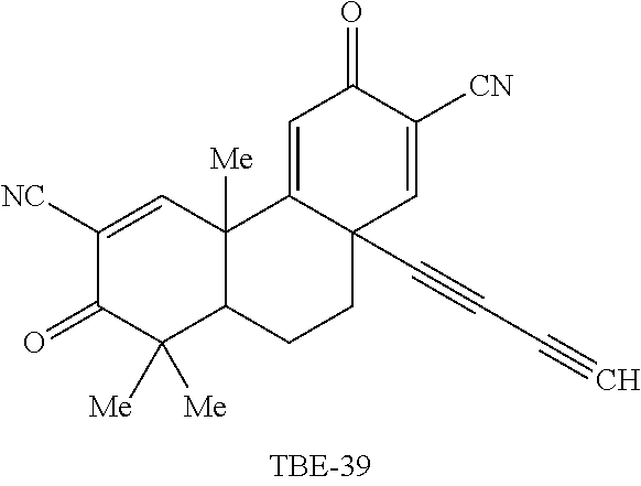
C1([NC])=CC2([Me])C(C([Me])([Me])C1=O)CCC1(C#CC#C)C2=CC(=O)C([CN])=C1
